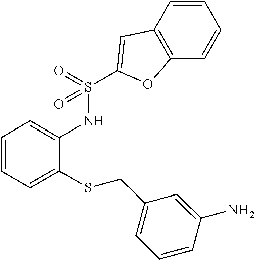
C1=CC=C(SCC2=CC=CC(N)=C2)C(NS(=O)(=O)C2=CC3=C(C=CC=C3)O2)=C1
